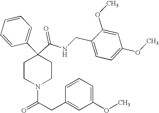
N(C(C1(C2=CC=CC=C2)CCN(C(CC2=CC(OC)=CC=C2)=O)CC1)=O)CC1=CC=C(OC)C=C1OC
